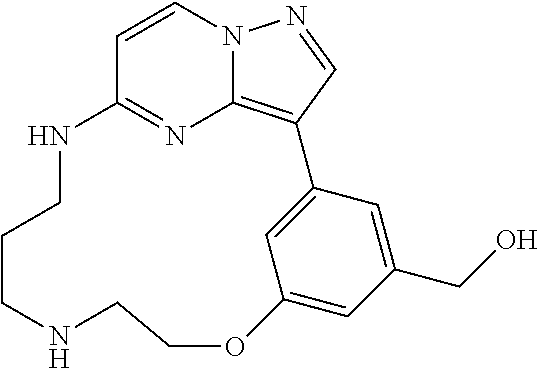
C1=CN2C3=C(C=N2)C2=CC(=CC(CO)=C2)OCCNCCCNC1=N3
